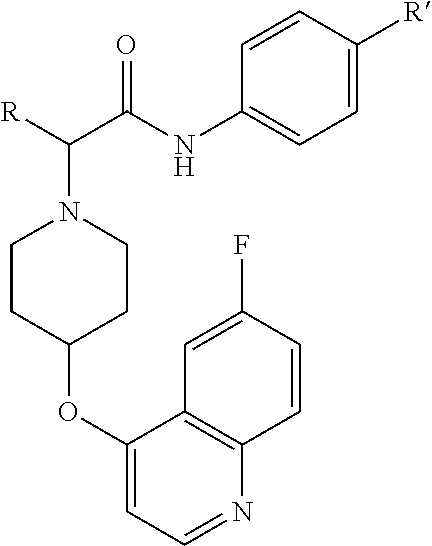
C1=CC([R])=CC=C1NC(C([R])N1CCC(OC2=CC=NC3=C2C=C(F)C=C3)CC1)=O
